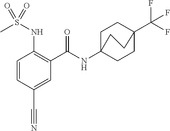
C1=CC(C#N)=CC(C(=O)NC23CCC(C(F)(F)F)(CC2)CC3)=C1NS(C)(=O)=O
